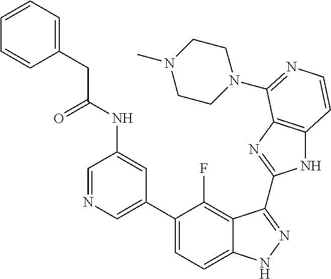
C1=C(C2=CC=C3C(=C2F)C(C2=NC4=C(N2)C=CN=C4N2CCN(C)CC2)=NN3)C=C(NC(CC2=CC=CC=C2)=O)C=N1
